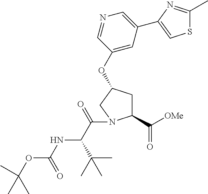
C1(OC2CC(C([OMe])=O)N(C(=O)C(NC(=O)OC(C)(C)C)C(C)(C)C)C2)=CC(C2=CSC(C)=N2)=CN=C1
